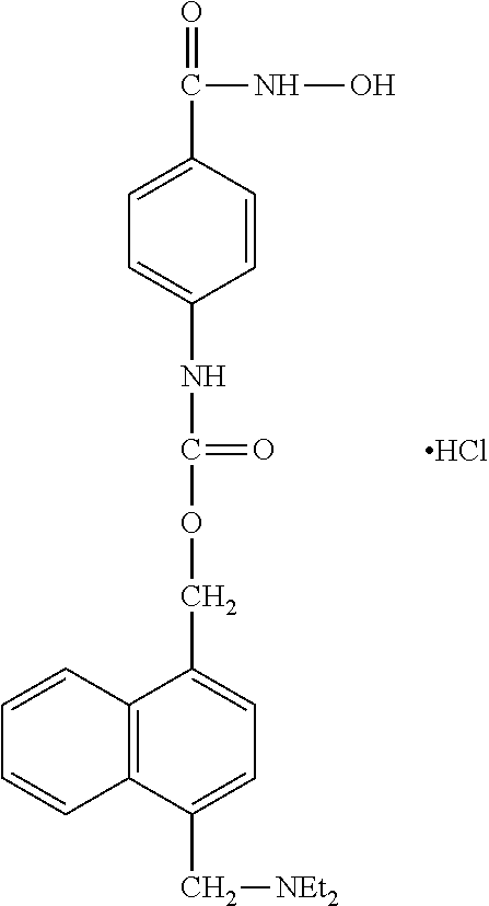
C1=C(C(=O)NO)C=CC(NC(OCC2=CC=C(C[NEt2])C3=C2C=CC=C3)=O)=C1.Cl
